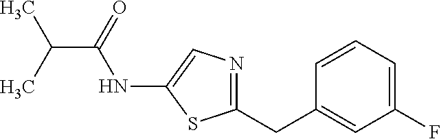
C1=CC=C(F)C=C1CC1=NC=C(NC(C(C)C)=O)S1
